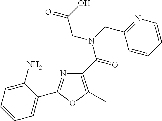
N1=C(C2=CC=CC=C2N)OC(C)=C1C(N(CC1=NC=CC=C1)CC(=O)O)=O
